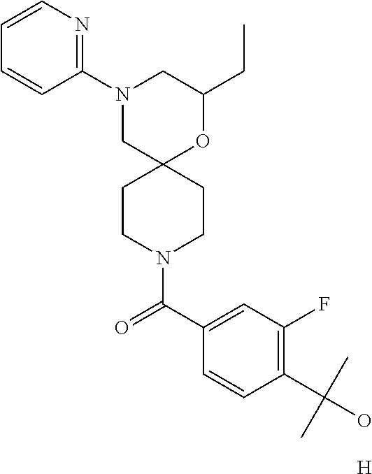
N1(C2=NC=CC=C2)CC2(OC(CC)C1)CCN(C(C1=CC(F)=C(C(O)(C)C)C=C1)=O)CC2.[H]
